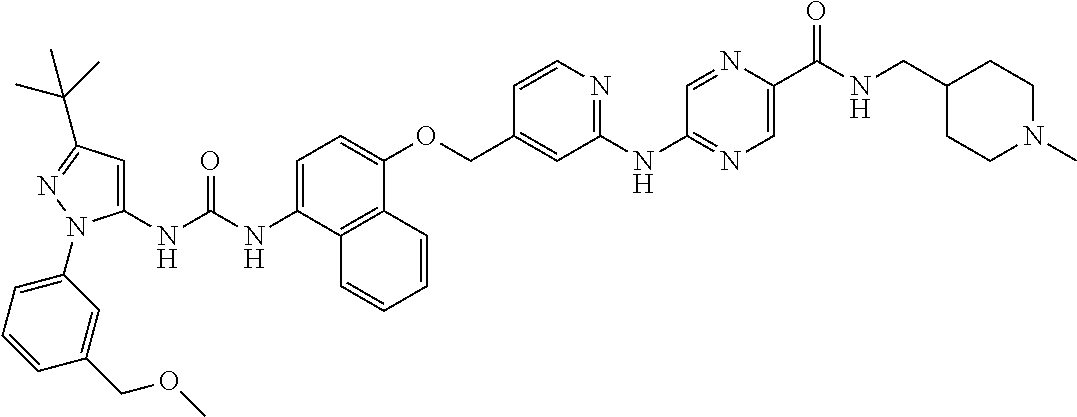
N(C1=CC=C(OCC2=CC(NC3=NC=C(C(NCC4CCN(C)CC4)=O)N=C3)=NC=C2)C2=C1C=CC=C2)C(=O)NC1=CC(C(C)(C)C)=NN1C1=CC=CC(COC)=C1
